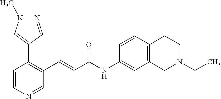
C1=CN=CC(C=CC(NC2=CC3=C(C=C2)CCN(CC)C3)=O)=C1C1=CN(C)N=C1
